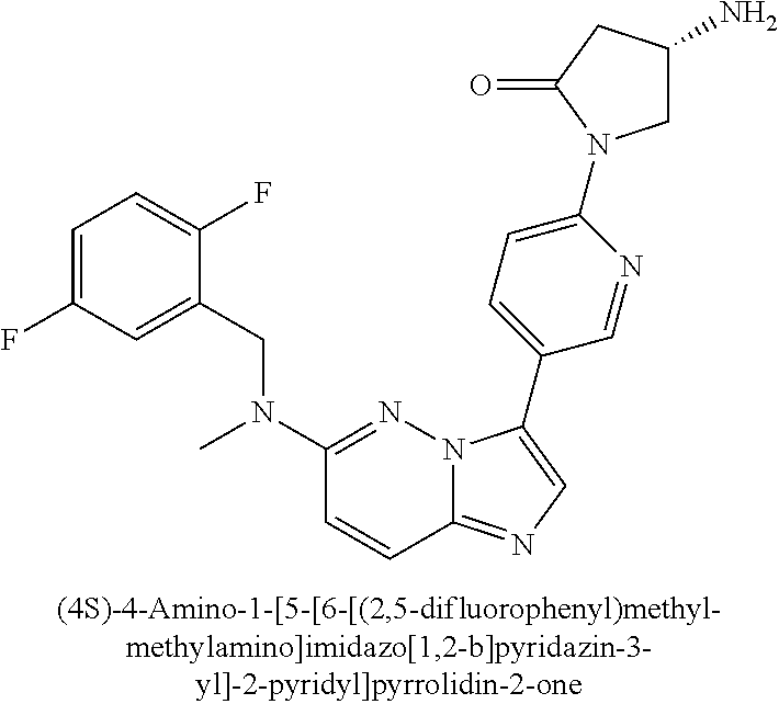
C1(CN(C2=NN3C(=NC=C3C3=CC=C(N4CC(N)CC4=O)N=C3)C=C2)C)=CC(F)=CC=C1F
